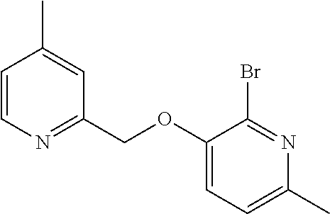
C1(OCC2=NC=CC(C)=C2)=CC=C(C)N=C1Br
